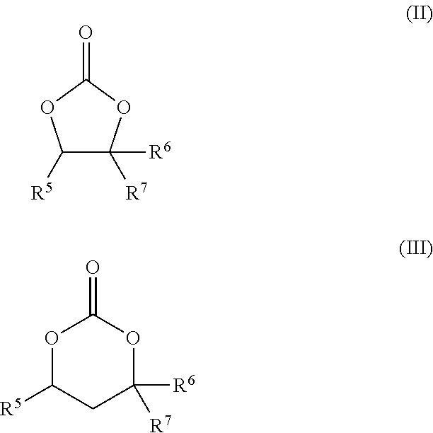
C1([R5])C([R6])([R7])OC(=O)O1.O1C([R5])CC([R6])([R7])OC1=O
